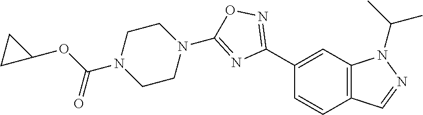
C1(C2=NOC(N3CCN(C(OC4CC4)=O)CC3)=N2)=CC2=C(C=C1)C=NN2C(C)C
